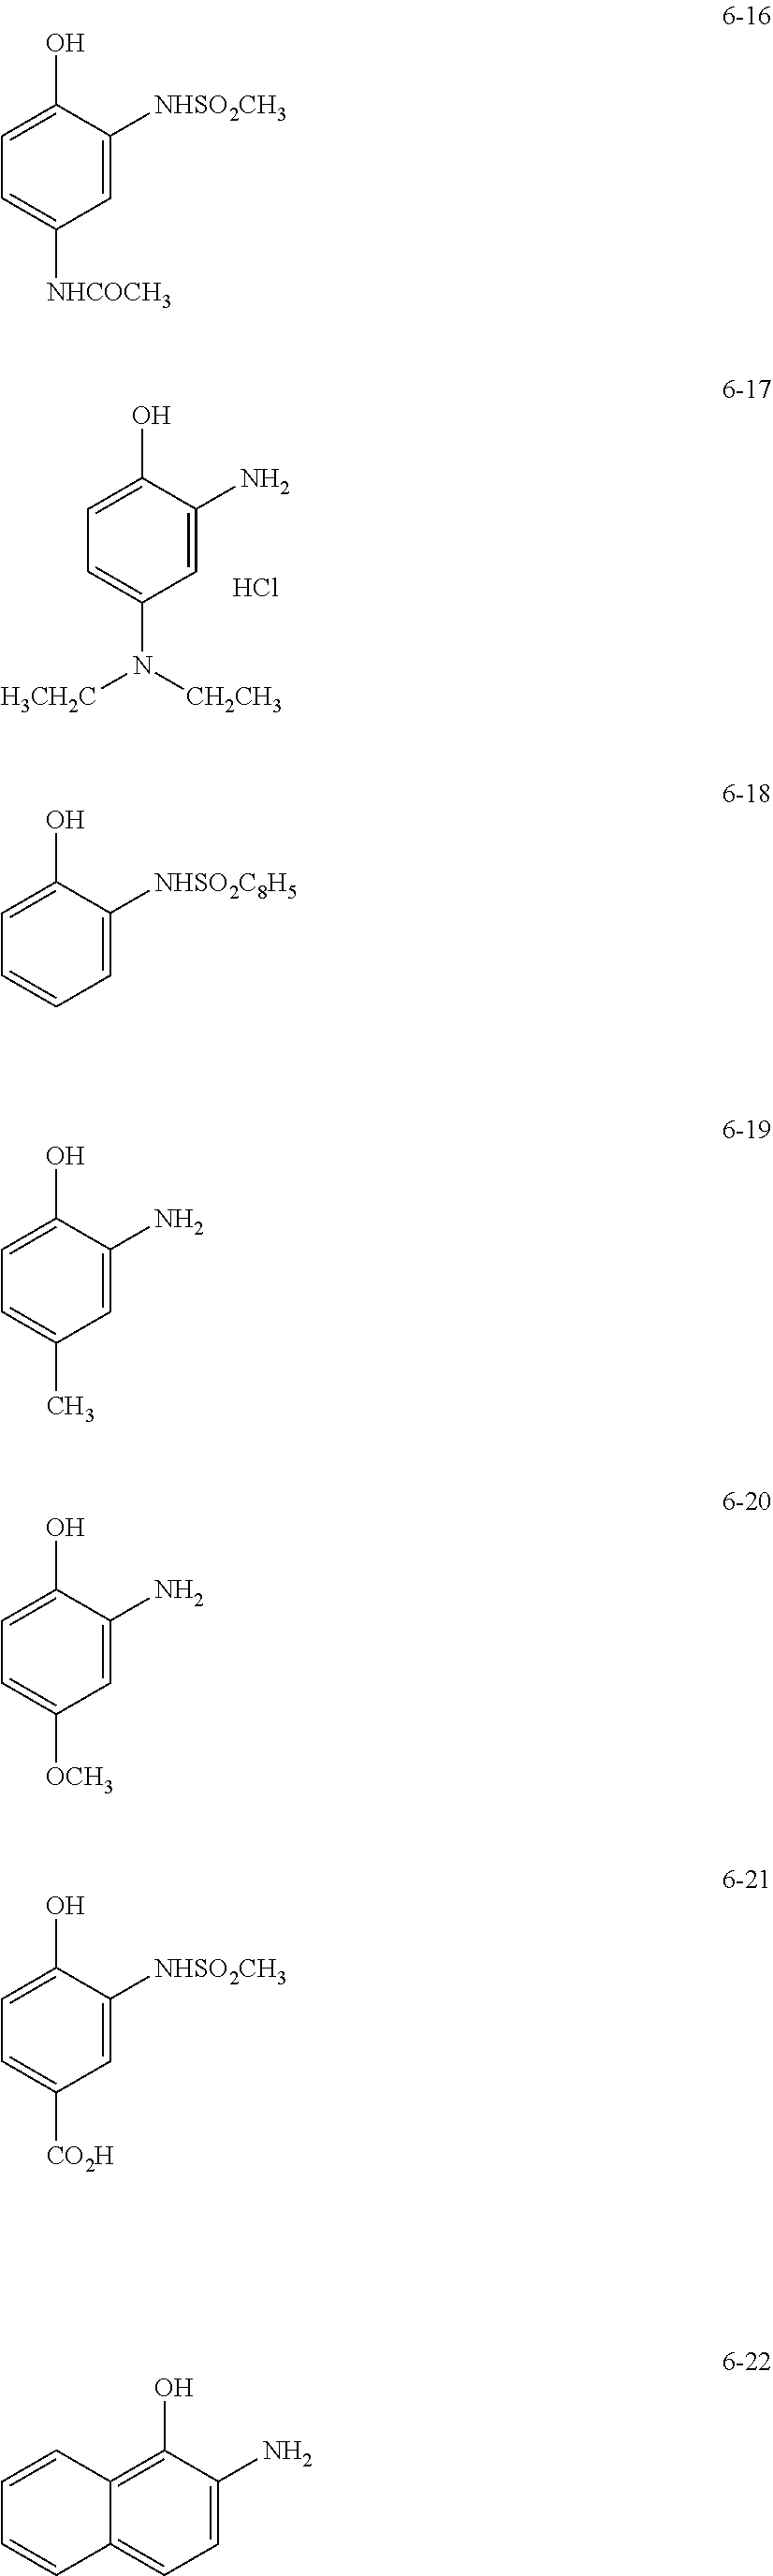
C1(O)=CC=C(N([CH2CH3])[H3CH2C])C=C1N.Cl.C1(O)=CC=C([NHCOCH3])C=C1[NHSO2CH3].C1(O)=CC=CC=C1[NHSO2C8H5].C1(O)=CC=C(C)C=C1N.C1(O)=CC=C([OCH3])C=C1N.C1(O)=CC=C([CO2H])C=C1[NHSO2CH3].C1(O)=C2C(=CC=C1N)C=CC=C2
